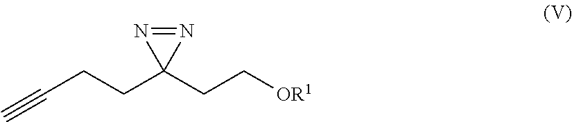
C#CCCC1(CC[OR1])N=N1
